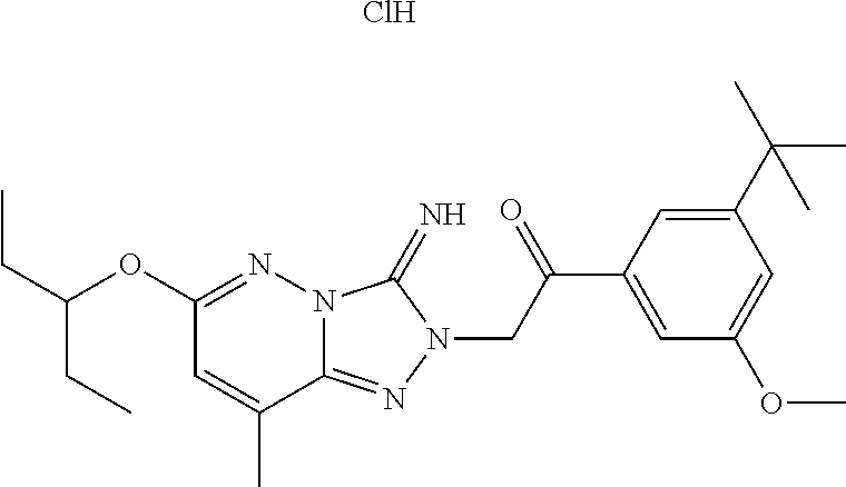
C12=NN(CC(C3=CC(OC)=CC(C(C)(C)C)=C3)=O)C(=N)N1N=C(OC(CC)CC)C=C2C.Cl
